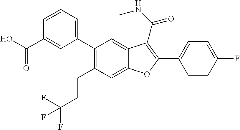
C1(CCC(F)(F)F)=C(C2=CC=CC(C(O)=O)=C2)C=C2C(=C1)OC(C1=CC=C(F)C=C1)=C2C(NC)=O
